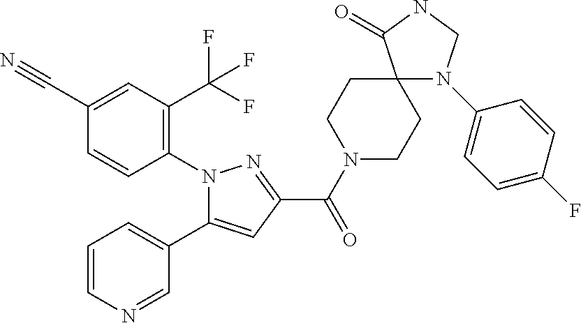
C1(C#N)=CC(C(F)(F)F)=C(N2C(C3=CC=CN=C3)=CC(C(N3CCC4(CC3)N(C3=CC=C(F)C=C3)CNC4=O)=O)=N2)C=C1
